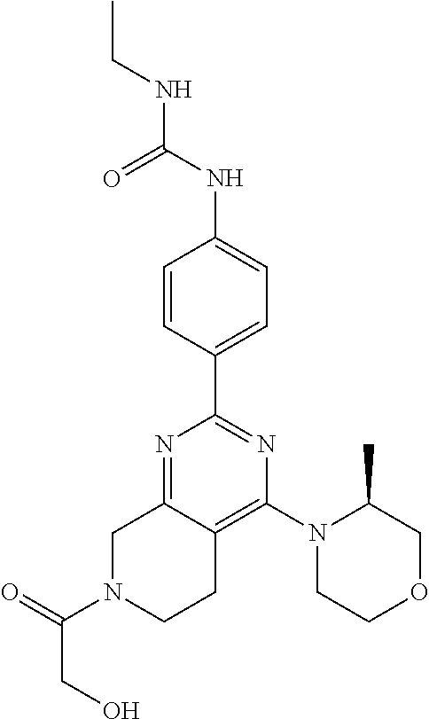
N1(C(=O)CO)CCC2=C(N3CCOCC3C)N=C(C3=CC=C(NC(NCC)=O)C=C3)N=C2C1
